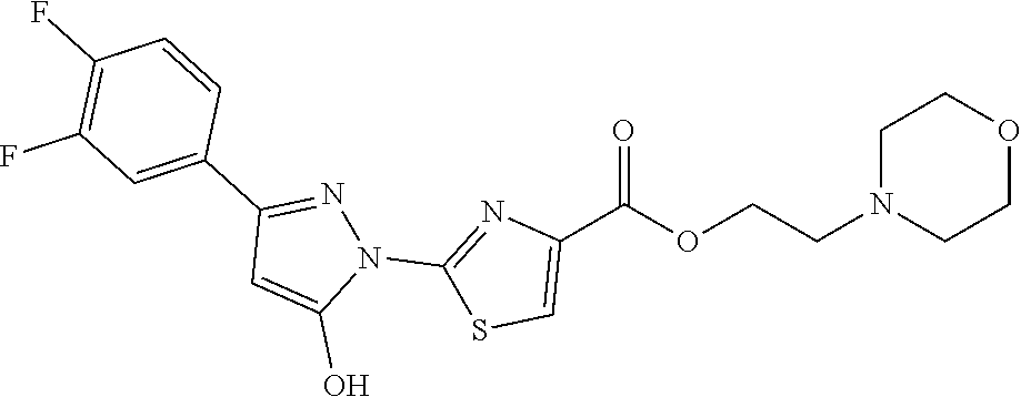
C1=C(O)N(C2=NC(C(OCCN3CCOCC3)=O)=CS2)N=C1C1=CC(F)=C(F)C=C1
